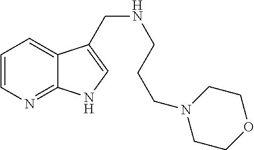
C1=CN=C2C(=C1)C(CNCCCN1CCOCC1)=CN2
